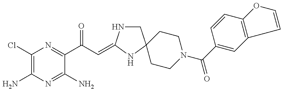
C1(Cl)=C(N)N=C(N)C(C(C=C2NCC3(N2)CCN(C(C2=CC4=C(C=C2)OC=C4)=O)CC3)=O)=N1
